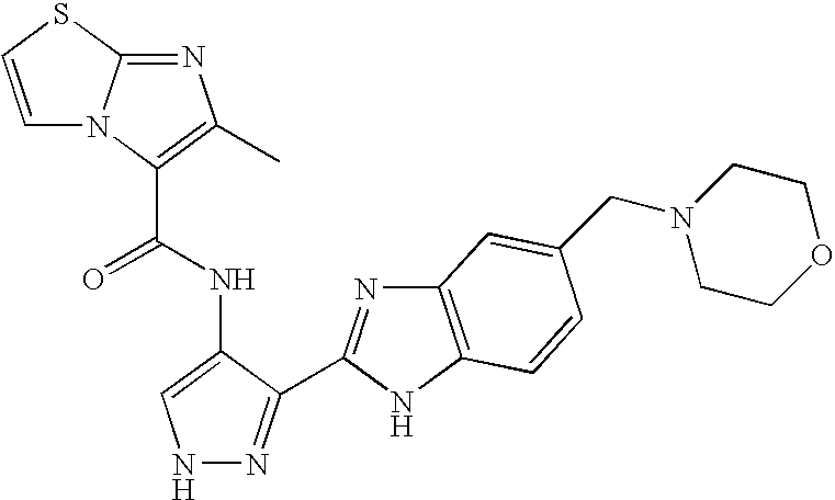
N1N=C(C2=NC3=C(N2)C=CC(CN2CCOCC2)=C3)C(NC(=O)C2=C(C)N=C3N2C=CS3)=C1
